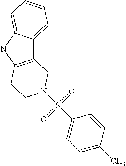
C12=C(NC3=CC=CC=C13)CCN(S(=O)(=O)C1=CC=C(C)C=C1)C2
